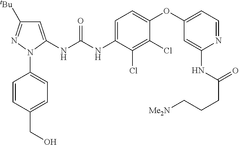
C1=C(NC(NC2=CC=C(OC3=CC=NC(NC(CCC[Me2N])=O)=C3)C(Cl)=C2Cl)=O)N(C2=CC=C(CO)C=C2)N=C1[tBu]
